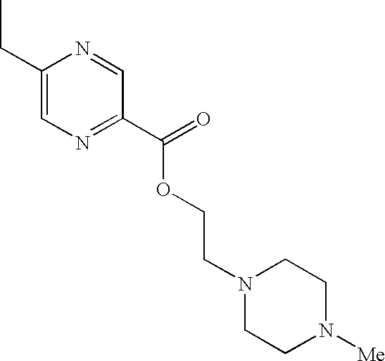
N1=CC(C(=O)OCCN2CCN([Me])CC2)=NC=C1CC
